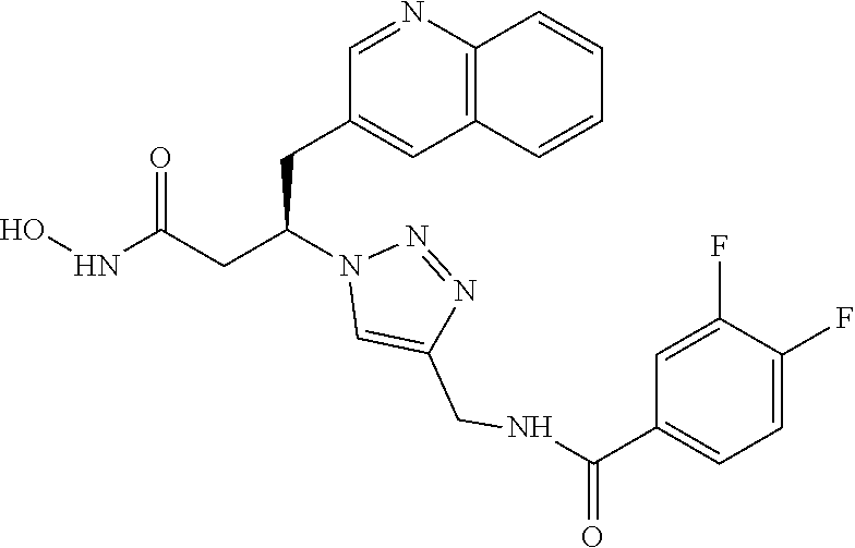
C1(CC(CC(NO)=O)N2C=C(CNC(C3=CC=C(F)C(F)=C3)=O)N=N2)=CC2=C(N=C1)C=CC=C2
